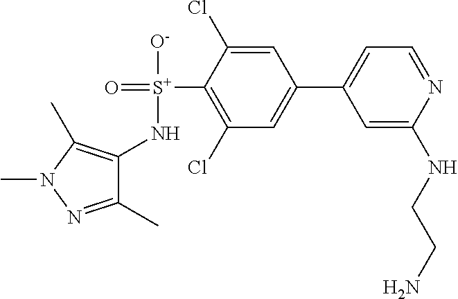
C1(N[S+]([O-])(=O)C2=C(Cl)C=C(C3=CC=NC(NCCN)=C3)C=C2Cl)=C(C)N(C)N=C1C
